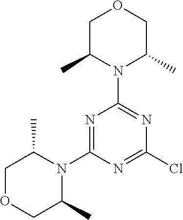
N1=C(N2C(C)COCC2C)N=C(Cl)N=C1N1C(C)COCC1C
